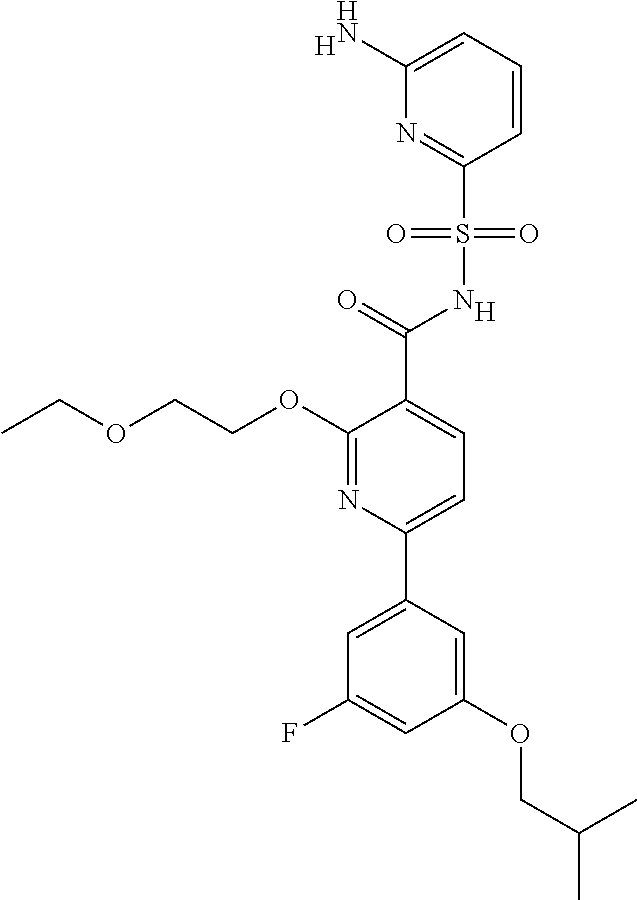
[H].C1(C(=O)NS(C2=NC(N)=CC=C2)(=O)=O)=CC=C(C2=CC(F)=CC(OCC(C)C)=C2)N=C1OCCOCC.[H]
